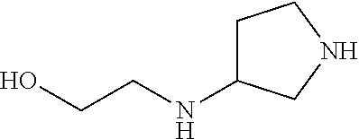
C1C(NCCO)CNC1
